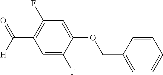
C1=C(OCC2=CC=CC=C2)C(F)=CC(C(=O)[H])=C1F
